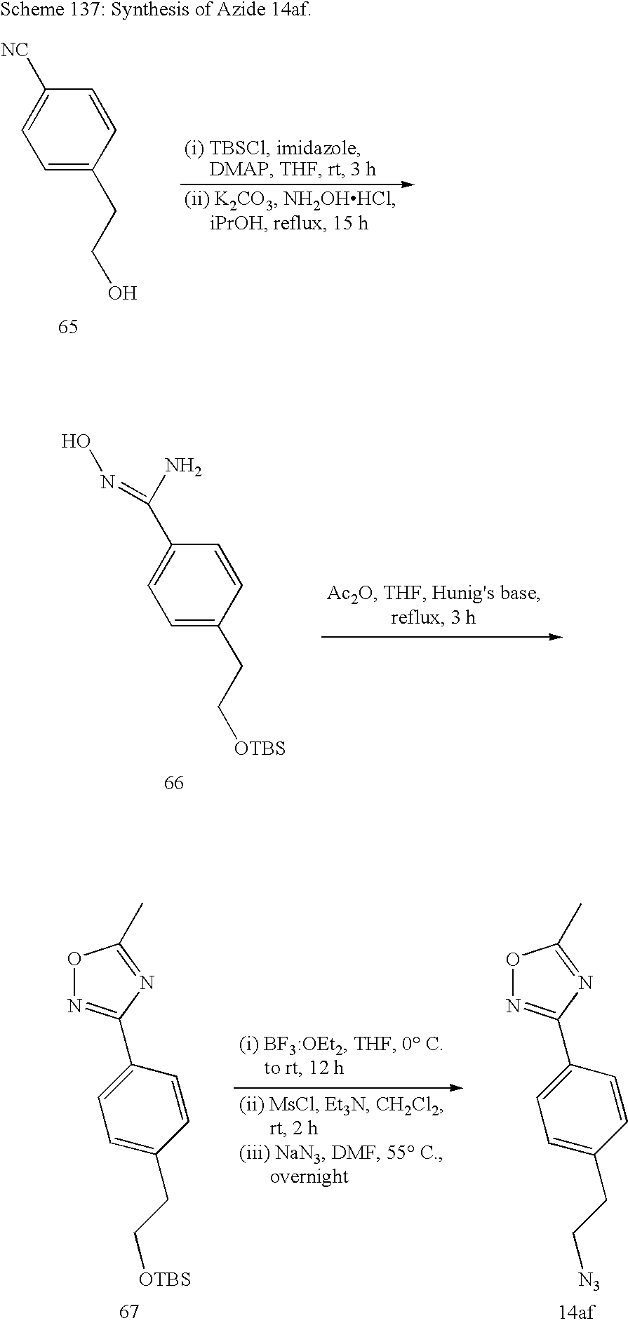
C1([NC])=CC=C(CCO)C=C1.C1(C(N)=NO)=CC=C(CC[OTBS])C=C1.C1=CC(C2=NOC(C)=N2)=CC=C1CC[OTBS].C1=CC(C2=NOC(C)=N2)=CC=C1CC[N3]
